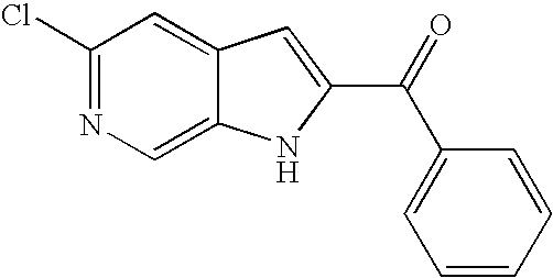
C1(Cl)=NC=C2C(=C1)C=C(C(=O)C1=CC=CC=C1)N2
